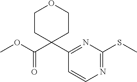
C1=CN=C(SC)N=C1C1(C(=O)OC)CCOCC1
